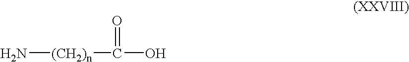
N[(CH2)n]C(O)=O
